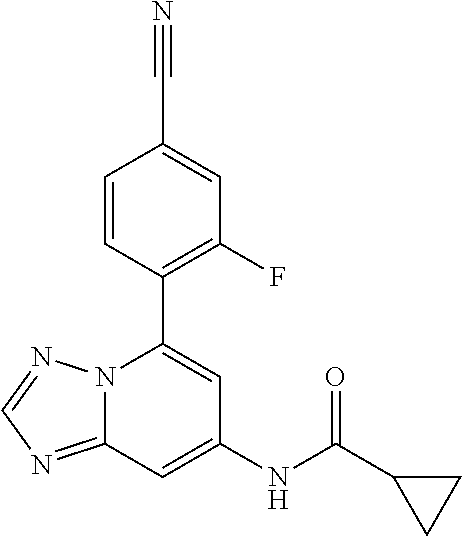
C1=CC(C2=CC(NC(C3CC3)=O)=CC3=NC=NN23)=C(F)C=C1C#N
